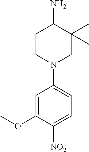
C1CN(C2=CC=C([NO2])C(OC)=C2)CC(C)(C)C1N
